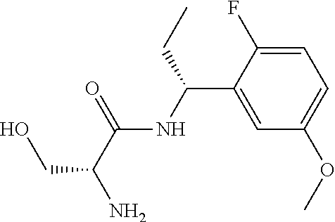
C1=C(F)C(C(NC(C(CO)N)=O)CC)=CC(OC)=C1
